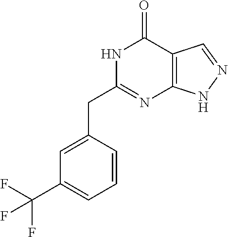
N1C(CC2=CC(C(F)(F)F)=CC=C2)=NC2=C(C1=O)C=NN2
